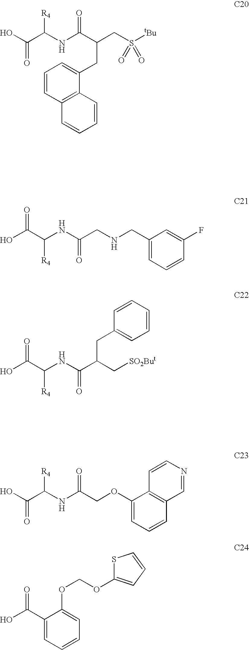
OC(C(NC(C(CS([tBu])(=O)=O)CC1=CC=CC2=C1C=CC=C2)=O)[R4])=O.OC(C(NC(CNCC1=CC=CC(F)=C1)=O)[R4])=O.OC(C(NC(C(C[SO2But])CC1=CC=CC=C1)=O)[R4])=O.OC(C(NC(COC1=CC=CC2=C1C=CN=C2)=O)[R4])=O.OC(C1=CC=CC=C1OCOC1=CC=CS1)=O
